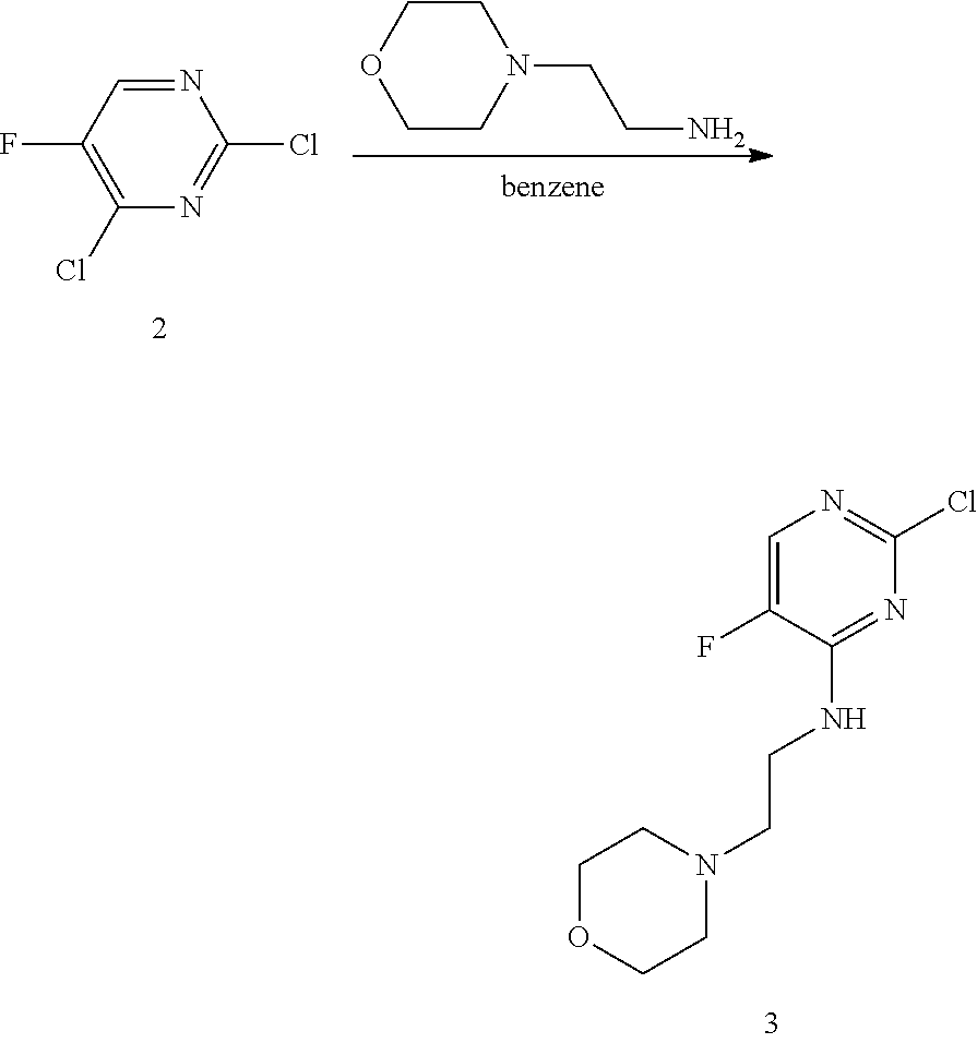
C1=C(F)C(NCCN2CCOCC2)=NC(Cl)=N1.C1COCCN1CCN.N1=CC(F)=C(Cl)N=C1Cl
